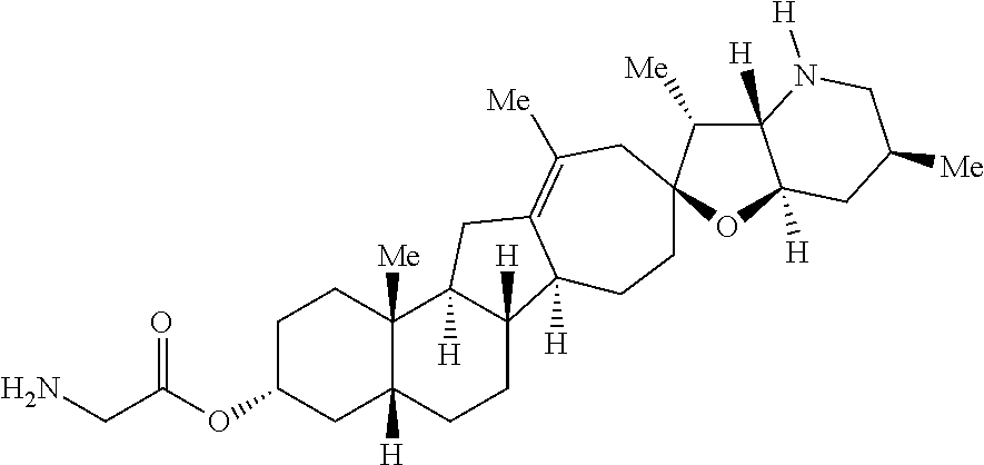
C1C(OC(CN)=O)CC2([H])C([Me])(C1)C1([H])C([H])(CC2)C2([H])C(=C([Me])CC3(CC2)C([Me])C2([H])C([H])(O3)CC([Me])CN2[H])C1
